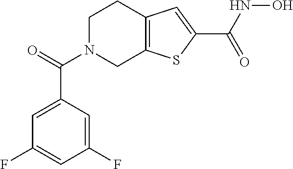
C1N(C(=O)C2=CC(F)=CC(F)=C2)CC2=C(C1)C=C(C(NO)=O)S2
